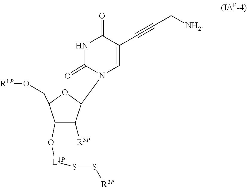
S([R2P])S[L1P]OC1C(CO[R1P])OC(N2C(=O)NC(=O)C(C#CC[NH2])=C2)C1[R3P]
